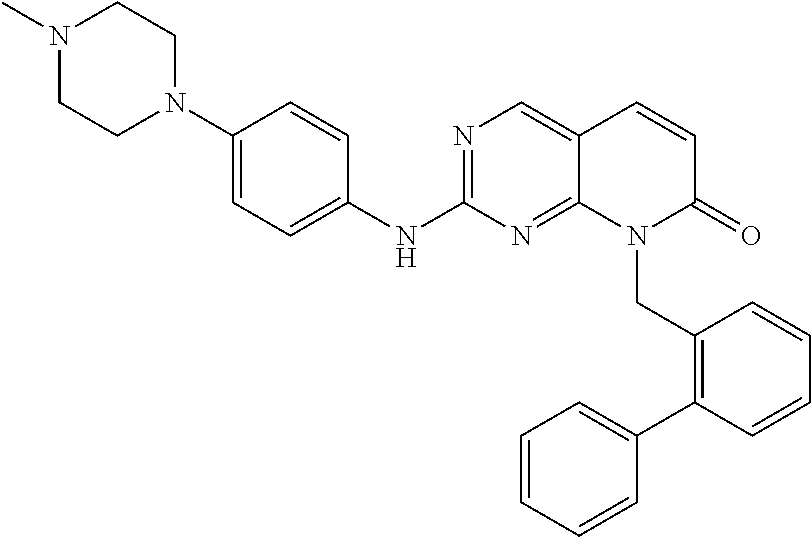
C1(N2CCN(C)CC2)=CC=C(NC2=NC=C3C(=N2)N(CC2=C(C4=CC=CC=C4)C=CC=C2)C(=O)C=C3)C=C1
